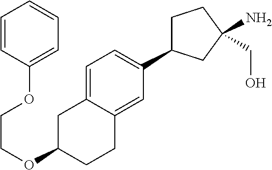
O(C1CCC2=CC(C3CCC(N)(CO)C3)=CC=C2C1)CCOC1=CC=CC=C1
